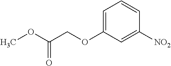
C1=C(OCC(OC)=O)C=C([NO2])C=C1
